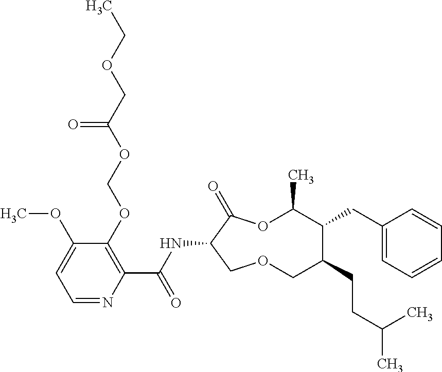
C1(OCOC(COCC)=O)=C(C(NC2C(=O)OC(C)C(CC3=CC=CC=C3)C(CCC(C)C)COC2)=O)N=CC=C1OC
